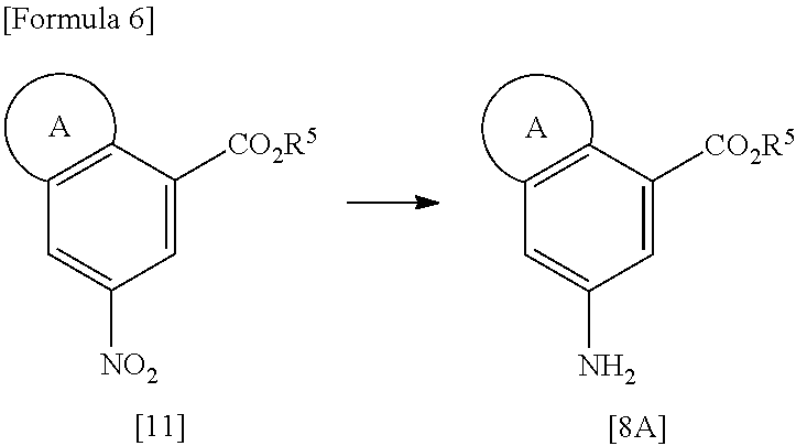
C1=CC([CO2R5])=CC([NO2])=C1.[A].C1=CC([CO2R5])=CC(N)=C1.[A]
